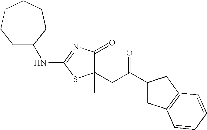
C1(CC(=O)C2CC3=C(C2)C=CC=C3)(C)C(=O)N=C(NC2CCCCCC2)S1
